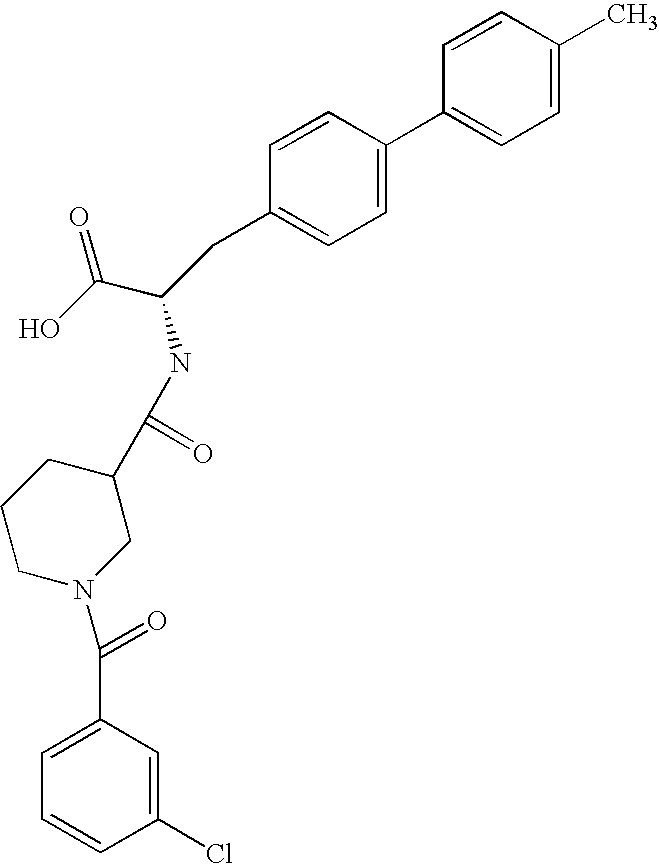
C1=CC(C)=CC=C1C1=CC=C(CC(C(O)=O)NC(C2CCCN(C(=O)C3=CC=CC(Cl)=C3)C2)=O)C=C1
